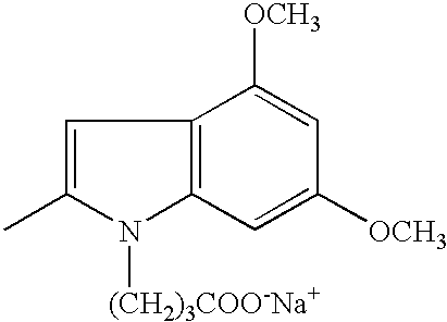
C1=C(C)N([(CH2)3COO-Na+])C2=C1C([OCH3])=CC([OCH3])=C2
